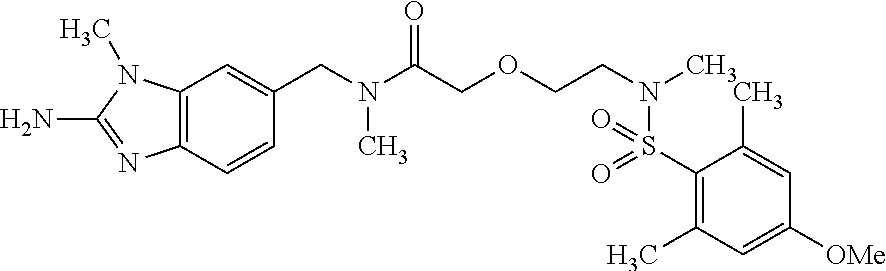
C1(S(N(CCOCC(N(CC2=CC3=C(C=C2)N=C(N)N3C)C)=O)C)(=O)=O)=C(C)C=C([OMe])C=C1C
